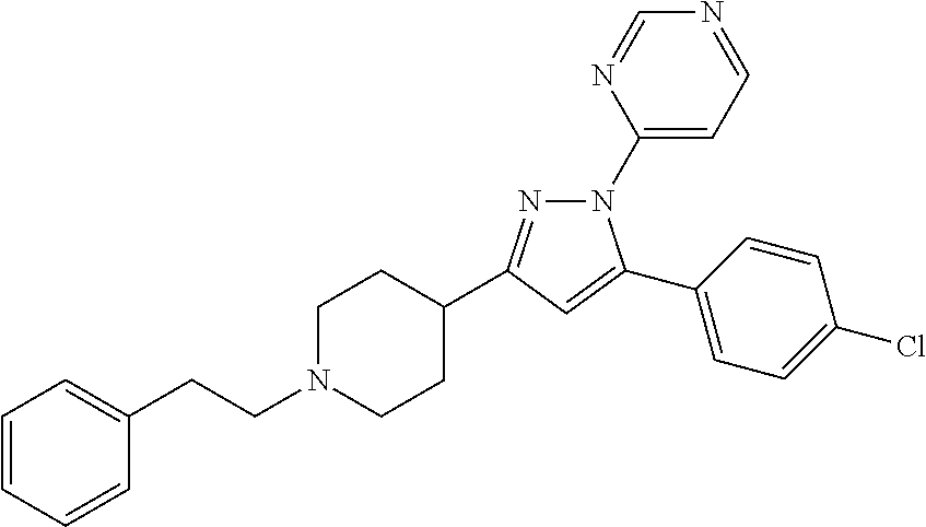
C1=CC=CC(CCN2CCC(C3=NN(C4=CC=NC=N4)C(C4=CC=C(Cl)C=C4)=C3)CC2)=C1
